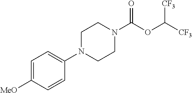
C1(N2CCN(C(OC([CF3])[CF3])=O)CC2)=CC=C([MeO])C=C1
